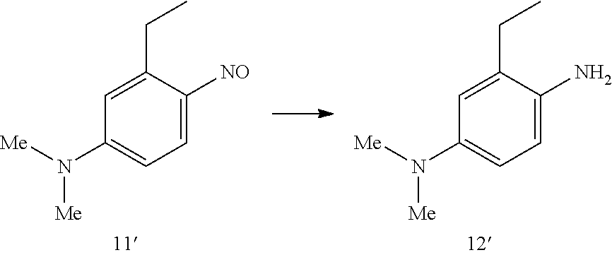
C1=C(CC)C([NO])=CC=C1N([Me])[Me].C1=C(CC)C(N)=CC=C1N([Me])[Me]
